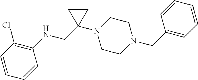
C1(Cl)=C(NCC2(N3CCN(CC4=CC=CC=C4)CC3)CC2)C=CC=C1
